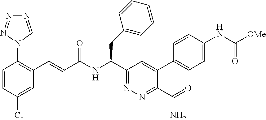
C1=CC(Cl)=CC(C=CC(NC(C2=NN=C(C(=O)N)C(C3=CC=C(NC([OMe])=O)C=C3)=C2)CC2=CC=CC=C2)=O)=C1N1C=NN=N1
